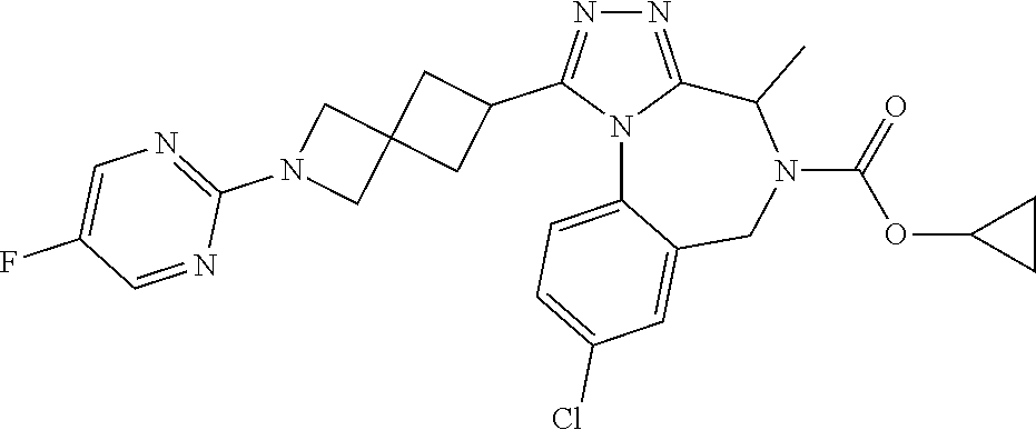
N1=C2N(C(C3CC4(C3)CN(C3=NC=C(F)C=N3)C4)=N1)C1=CC=C(Cl)C=C1CN(C(=O)OC1CC1)C2C
